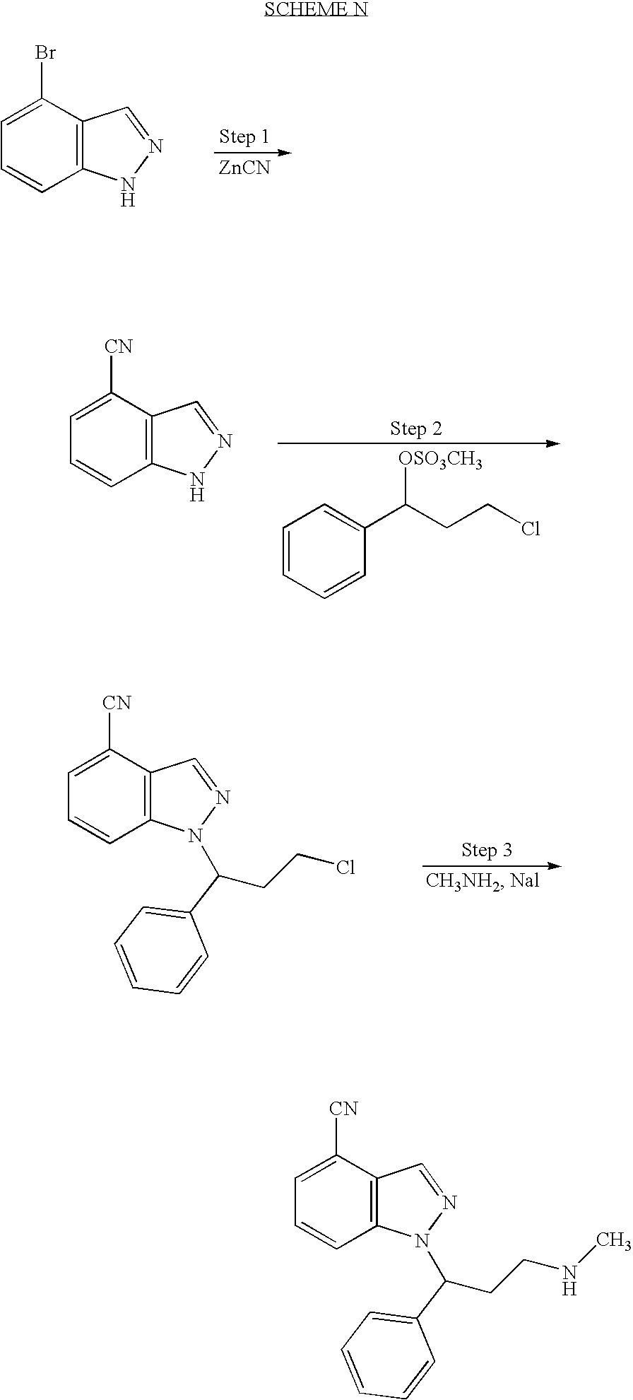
C12=C(C(Br)=CC=C1)C=NN2.[ZnCN].C12=C(C([CN])=CC=C1)C=NN2.C1=CC=CC(C([OSO3CH3])CCCl)=C1.C12=C(C([CN])=CC=C1)C=NN2C(CCCl)C1=CC=CC=C1.C12=C(C([CN])=CC=C1)C=NN2C(CCNC)C1=CC=CC=C1
